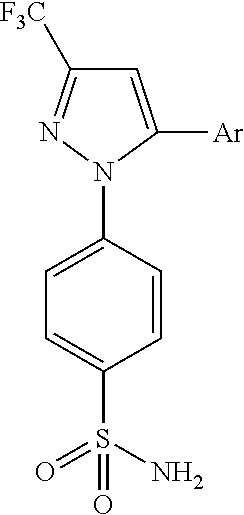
C1=C([Ar])N(C2=CC=C(S(N)(=O)=O)C=C2)N=C1[F3C]
